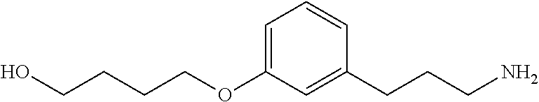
C(OC1=CC=CC(CCCN)=C1)CCCO
